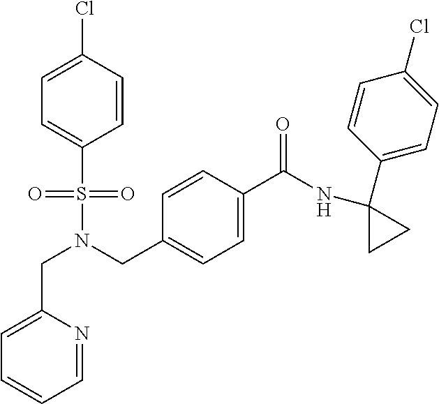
C(N(CC1=CC=C(C(NC2(C3=CC=C(Cl)C=C3)CC2)=O)C=C1)S(=O)(=O)C1=CC=C(Cl)C=C1)C1=CC=CC=N1
